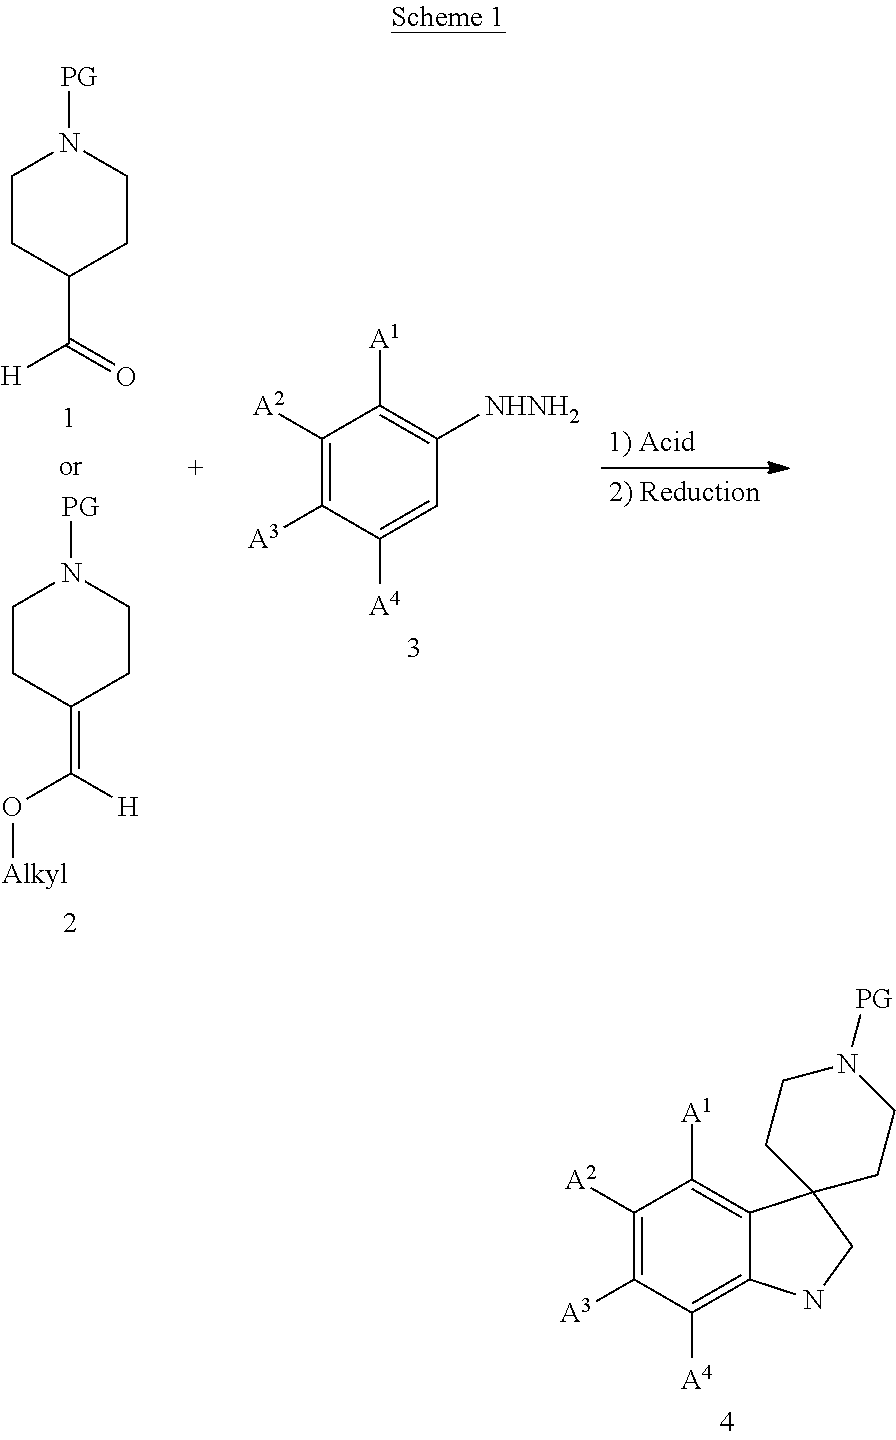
C1CC(C(=O)[H])CCN1[PG].C1CC(=C([H])O[Alkyl])CCN1[PG].C1([A2])=C([A3])C([A4])=CC([NHNH2])=C1[A1].C1([A2])=C([A3])C([A4])=C2C(=C1[A1])C1(CN2)CCN([PG])CC1
